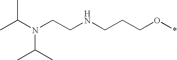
CC(N(CCNCCCO*)C(C)C)C
